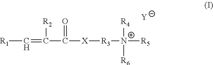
[R1]C=C([R2])C(=O)[X][R3][N+]([R5])([R4])[R6].[Y]
